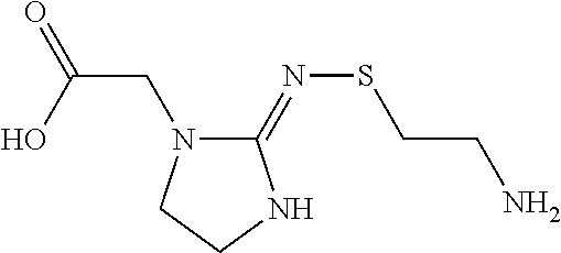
C1(=NSCCN)N(CC(O)=O)CCN1
